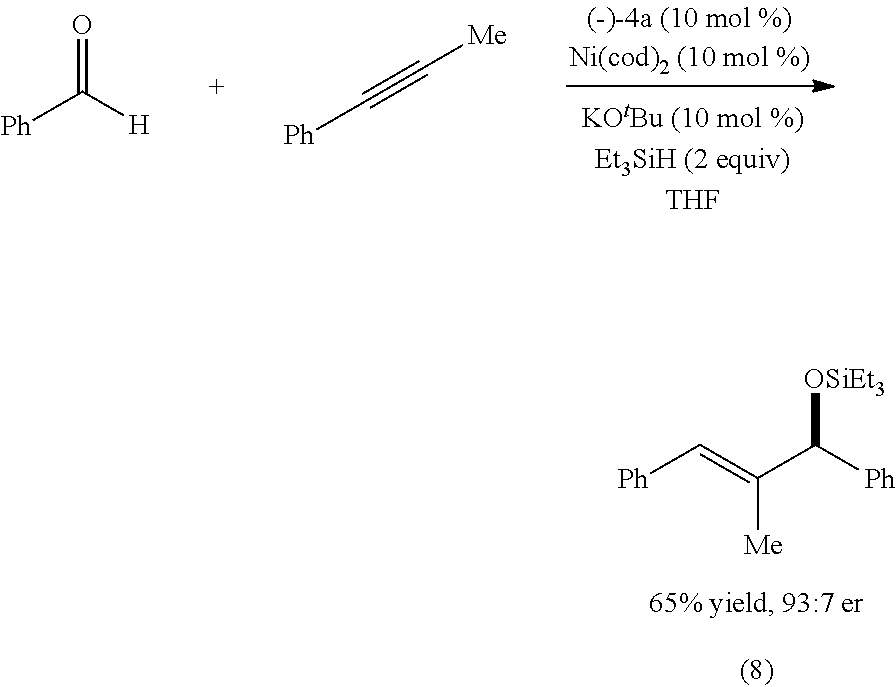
O=C([Ph])[H].[Ph]C#C[Me].[Ph]C=C(C([Ph])[OSiEt3])[Me]
